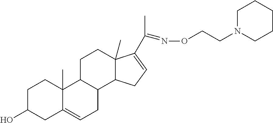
C1C(O)CC2=CCC3C(C2(C)C1)CCC1(C)C3CC=C1C(C)=NOCCN1CCCCC1
